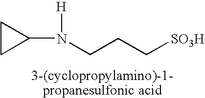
C1(N(CCC[SO3H])[H])CC1
